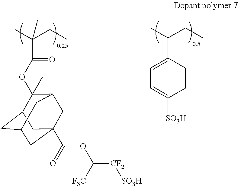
CC(CC)C1=CC=C([SO3H])C=C1.CC(CC)(C)C(OC1(C)C2CC3CC(C(=O)OC([CF2][SO3H])[F3C])(CC1C3)C2)=O
